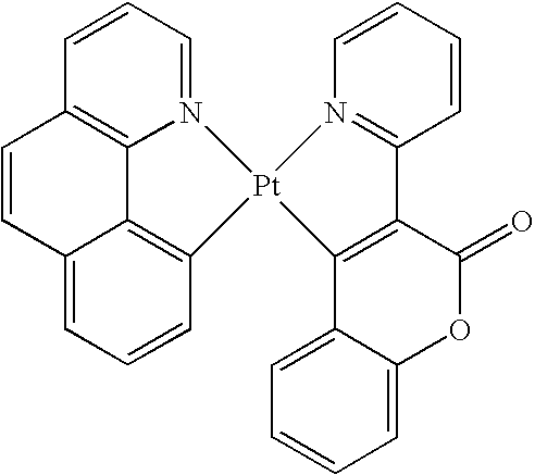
C1=CC=N2C3=C1C=CC1=CC=CC(=C13)[Pt]21C2=C(C(=O)OC3=CC=CC=C32)C2=N1C=CC=C2
